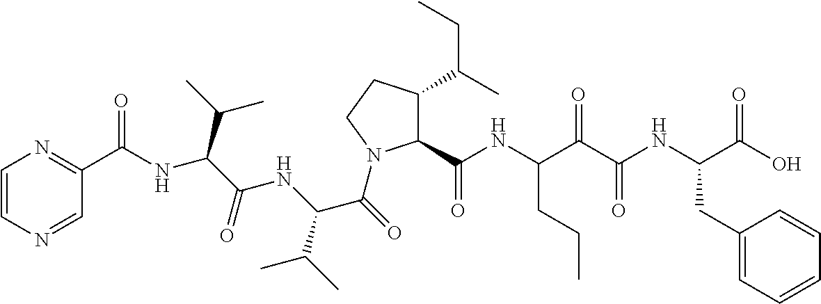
C1(C(NC(C(C(NC(C(O)=O)CC2=CC=CC=C2)=O)=O)CCC)=O)C(C(C)CC)CCN1C(C(C(C)C)NC(=O)C(NC(=O)C1=NC=CN=C1)C(C)C)=O
